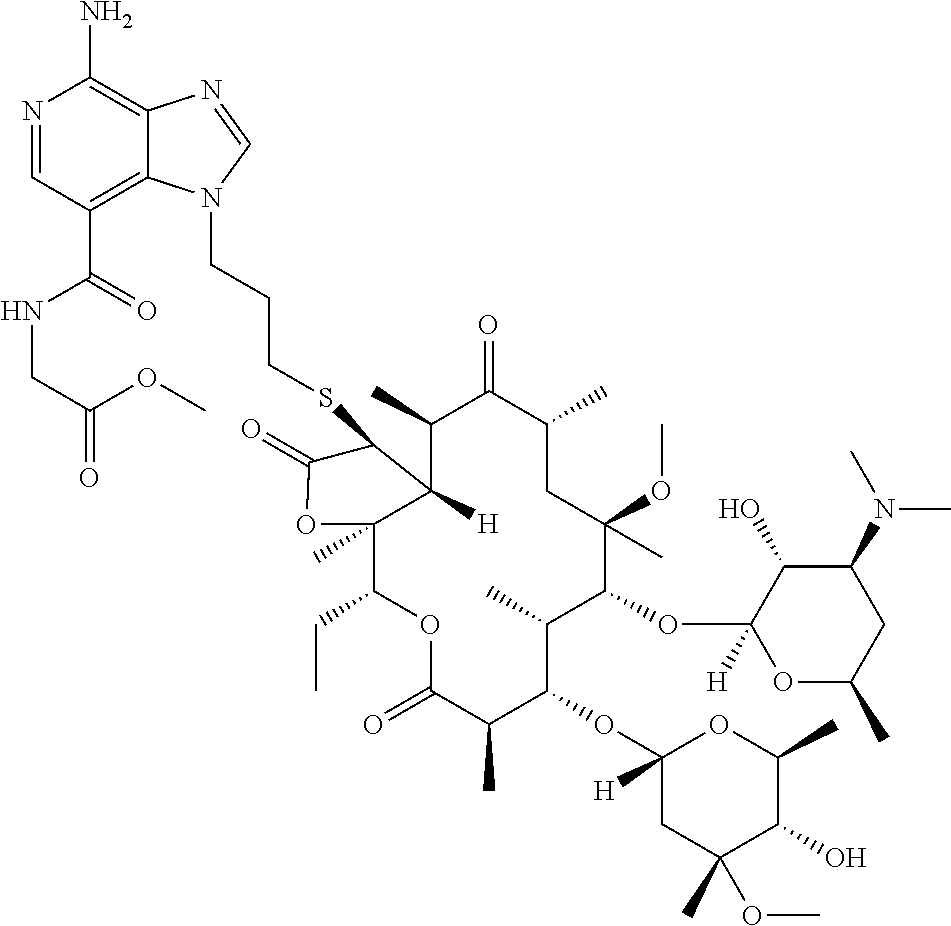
C12([H])C(C)C(=O)C(C)CC(OC)(C)C(OC3([H])OC(C)CC(N(C)C)C3O)C(C)C(OC3([H])CC(C)(OC)C(O)C(C)O3)C(C)C(=O)OC(CC)C1(C)OC(=O)C2SCCCN1C2=C(C(=O)NCC(OC)=O)C=NC(N)=C2N=C1
